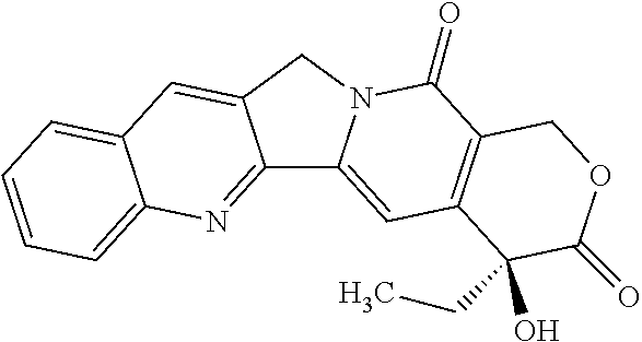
C12=NC3=CC=CC=C3C=C1CN1C2=CC2=C(C1=O)COC(=O)C2(O)CC
